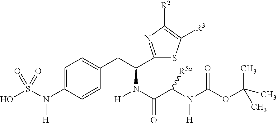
C1=C(N(S(O)(=O)=O)[H])C=CC(CC(C2=NC([R2])=C([R3])S2)N(C(C(N([H])C(=O)OC(C)(C)C)[R5a])=O)[H])=C1
